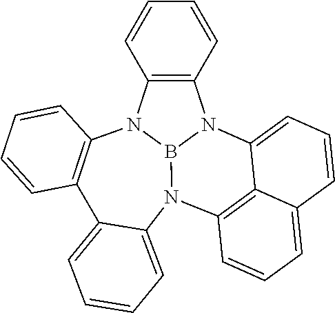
C1=CC=CC2=C1N1C3=C(C=CC=C3)C3=CC=CC=C3N3C4=C5C(=CC=CC5=CC=C4)N2B13
